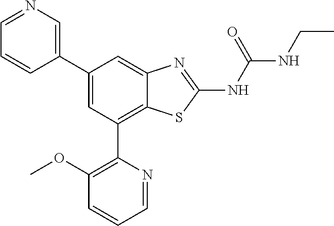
C1(C2=CN=CC=C2)=CC(C2=C(OC)C=CC=N2)=C2C(=C1)N=C(NC(=O)NCC)S2
